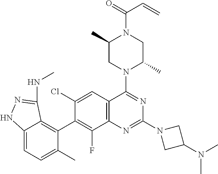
C12=CC=C(C)C(C3=C(F)C4=C(C=C3Cl)C(N3C(C)CN(C(=O)C=C)C(C)C3)=NC(N3CC(N(C)C)C3)=N4)=C1C(NC)=NN2
